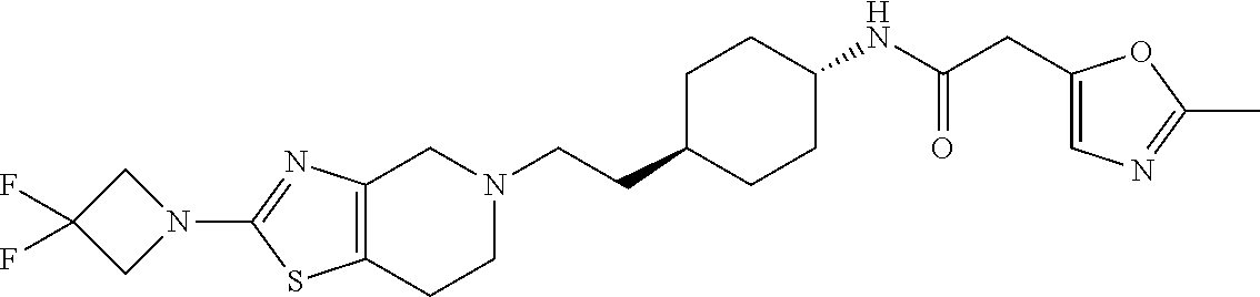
C12=C(CCN(CCC3CCC(NC(CC4=CN=C(C)O4)=O)CC3)C1)SC(N1CC(F)(F)C1)=N2
